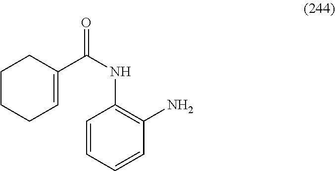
C1CCC=C(C(NC2=C(N)C=CC=C2)=O)C1
